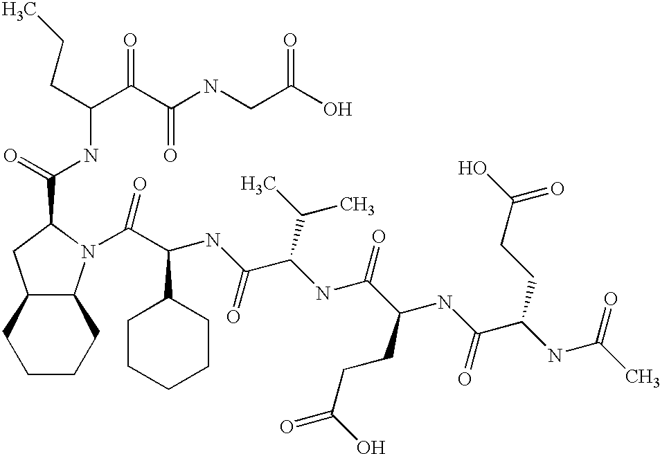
C1CCC2C(C1)CC(C(=O)NC(C(C(NCC(O)=O)=O)=O)CCC)N2C(C(NC(C(NC(C(NC(C(NC(C)=O)CCC(=O)O)=O)CCC(=O)O)=O)C(C)C)=O)C1CCCCC1)=O
